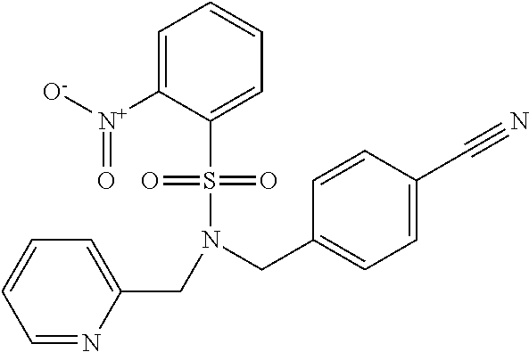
N(S(C1=CC=CC=C1[N+]([O-])=O)(=O)=O)(CC1=CC=C(C#N)C=C1)CC1=CC=CC=N1
